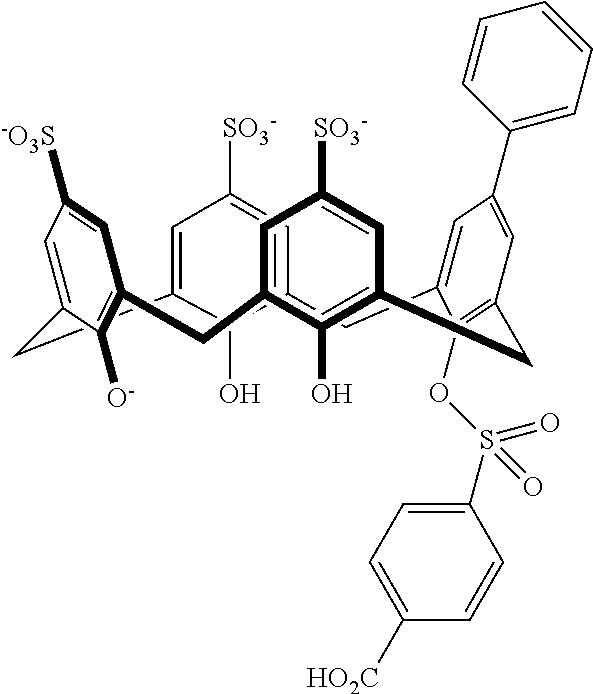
C12=CC([SO3-])=CC(=C1O)CC1=CC(C3=CC=CC=C3)=CC(=C1OS(C1=CC=C([HO2C])C=C1)(=O)=O)CC1=C(O)C(=CC([SO3-])=C1)CC1=C([O-])C(=CC([-O3S])=C1)C2
